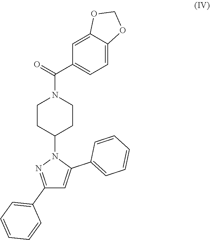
O1COC2=CC=C(C(=O)N3CCC(N4N=C(C5=CC=CC=C5)C=C4C4=CC=CC=C4)CC3)C=C12
